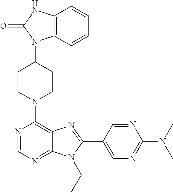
C1CN(C2=C3C(=NC=N2)N(CC)C(C2=CN=C(N(C)C)N=C2)=N3)CCC1N1C2=C(NC1=O)C=CC=C2
